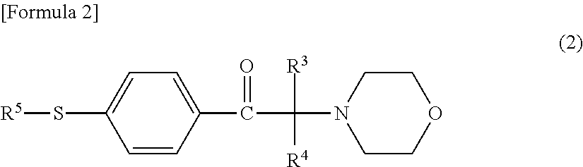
C1=CC(C(C(N2CCOCC2)([R3])[R4])=O)=CC=C1S[R5]
